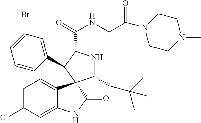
C1=C(Cl)C=C2C(=C1)C1(C(=O)N2)C(CC(C)(C)C)NC(C(=O)NCC(=O)N2CCN(C)CC2)C1C1=CC(Br)=CC=C1
